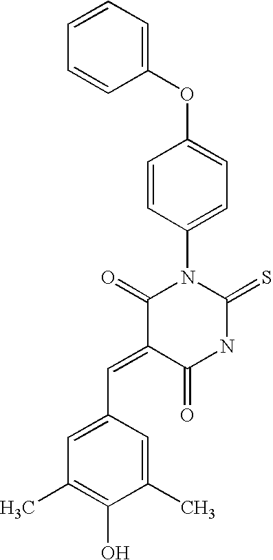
C(=C1C(=O)NC(=S)N(C2=CC=C(OC3=CC=CC=C3)C=C2)C1=O)C1=CC(C)=C(O)C(C)=C1
